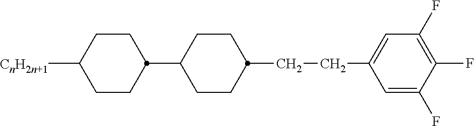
C1([CnH2n+1])CCC(C2CCC(CCC3=CC(F)=C(F)C(F)=C3)CC2)CC1
